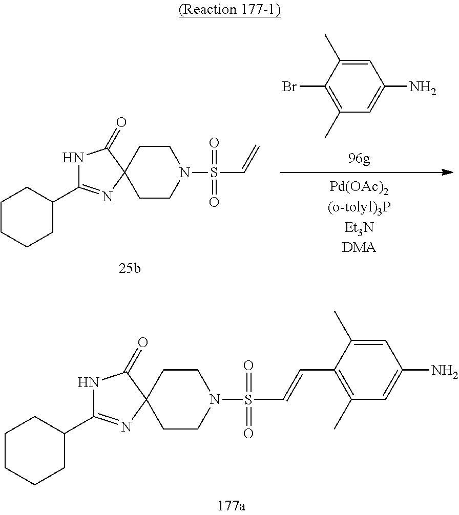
C1=C(C)C(Br)=C(C)C=C1N.C1CN(S(=O)(=O)C=C)CCC12C(=O)NC(C1CCCCC1)=N2.C1CN(S(=O)(=O)C=CC2=C(C)C=C(N)C=C2C)CCC12C(=O)NC(C1CCCCC1)=N2
